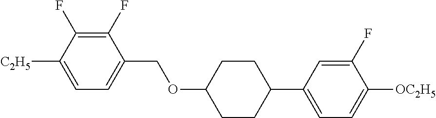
C1(F)=C(F)C([C2H5])=CC=C1COC1CCC(C2=CC=C([OC2H5])C(F)=C2)CC1
